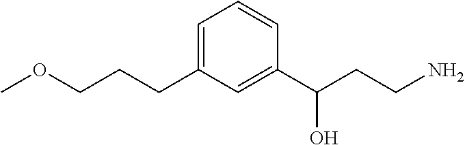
C1=C(CCCOC)C=C(C(CCN)O)C=C1
